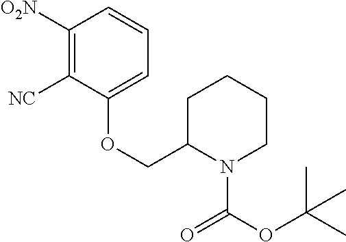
C1([O2N])=C([NC])C(OCC2N(C(=O)OC(C)(C)C)CCCC2)=CC=C1
